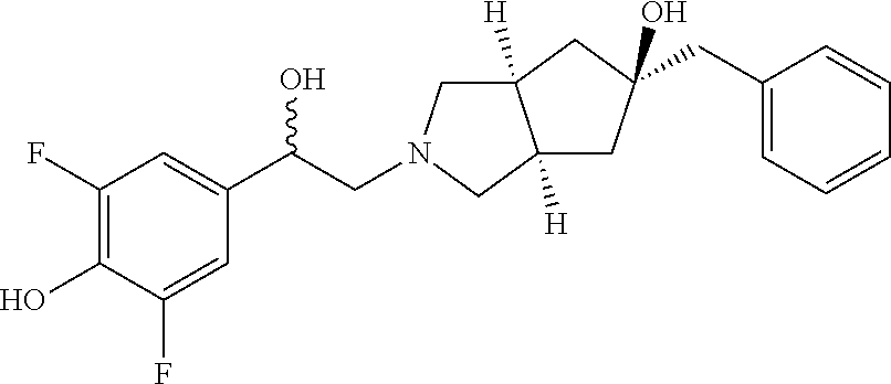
C1(C(O)CN2CC3([H])C([H])(C2)CC(CC2=CC=CC=C2)(O)C3)=CC(F)=C(O)C(F)=C1
